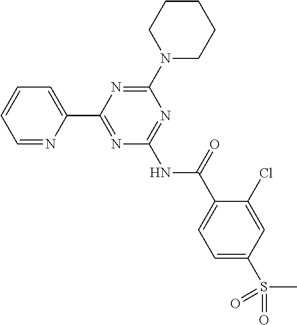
C1=NC(C2=NC(NC(C3=CC=C(S(=O)(=O)C)C=C3Cl)=O)=NC(N3CCCCC3)=N2)=CC=C1
